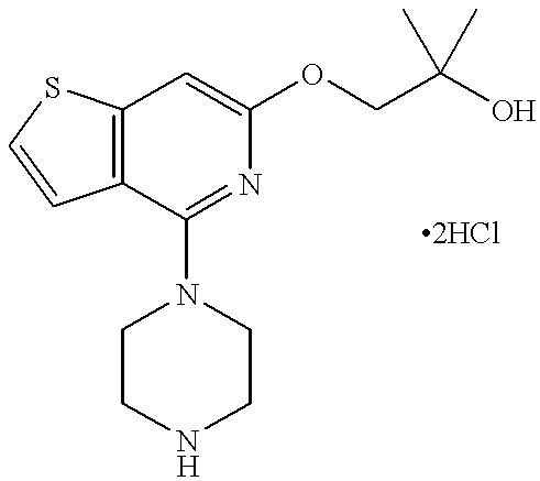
C12=C(C(N3CCNCC3)=NC(OCC(O)(C)C)=C1)C=CS2
